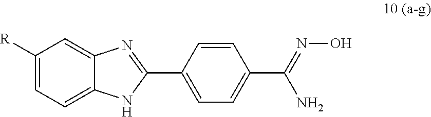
C1(C2=CC=C(C(=NO)N)C=C2)=NC2=CC([R])=CC=C2N1
